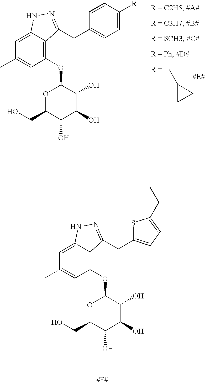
O1C(CO)C(O)C(O)C(O)C1OC1=C2C(=CC(C)=C1)NN=C2CC1=CC=C([R])C=C1.CC1CC1.O1C(CO)C(O)C(O)C(O)C1OC1=C2C(=CC(C)=C1)NN=C2CC1=CC=C(CC)S1
